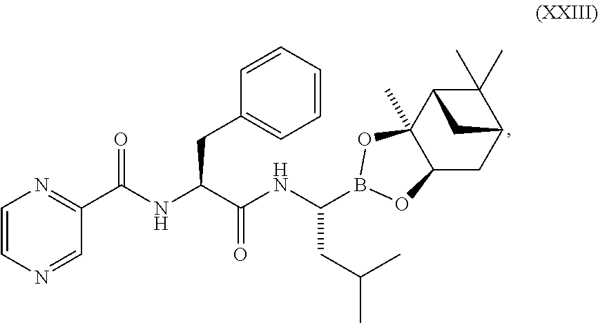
C1(C)(C)C2C3(C)C(CC1C2)OB(C(NC(C(NC(C1=NC=CN=C1)=O)CC1=CC=CC=C1)=O)CC(C)C)O3
